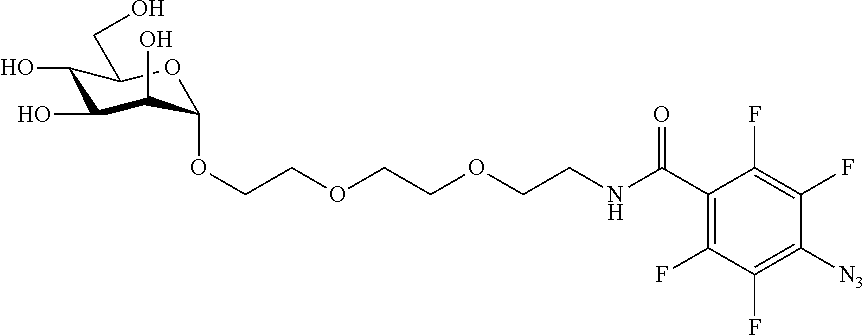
C(OCCOCCNC(C1=C(F)C(F)=C([N3])C(F)=C1F)=O)COC1C(O)C(O)C(O)C(CO)O1
